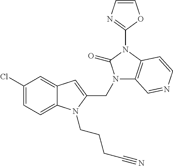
C12=CC(Cl)=CC=C1N(CCCC#N)C(CN1C3=C(N(C4=NC=CO4)C1=O)C=CN=C3)=C2
